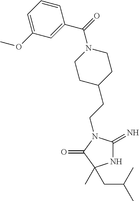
N1C(=N)N(CCC2CCN(C(C3=CC(OC)=CC=C3)=O)CC2)C(=O)C1(CC(C)C)C
